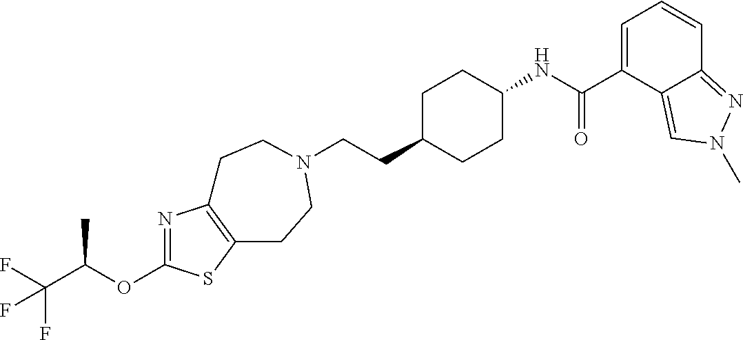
N1=C(OC(C(F)(F)F)C)SC2=C1CCN(CCC1CCC(NC(C3=CC=CC4=NN(C)C=C34)=O)CC1)CC2
